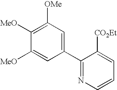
C1(C2=NC=CC=C2[CO2Et])=CC([OMe])=C([MeO])C([MeO])=C1
